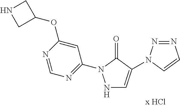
N1C=C(N2N=NC=C2)C(=O)N1C1=NC=NC(OC2CNC2)=C1
